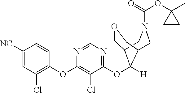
C1([NC])=CC(Cl)=C(OC2=C(Cl)C(OC3([H])C4COCC3CN(C(=O)OC3(C)CC3)C4)=NC=N2)C=C1
